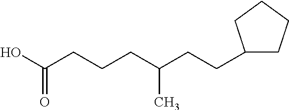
OC(CCCC(CCC1CCCC1)C)=O
